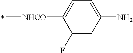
[NHCO](C)C1=CC=C(N)C=C1F
